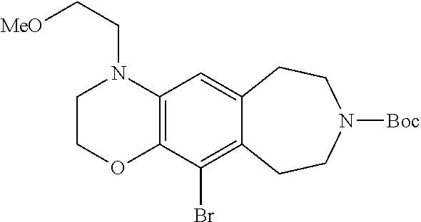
C1COC2=C(N1CC[MeO])C=C1C(=C2Br)CCN([Boc])CC1
